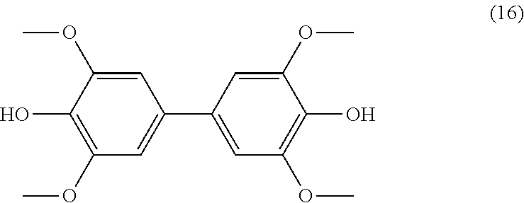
C1(C2=CC(OC)=C(O)C(OC)=C2)=CC(OC)=C(O)C(OC)=C1
